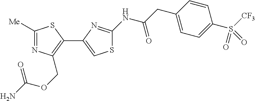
C1([Me])=NC(COC(=O)N)=C(C2=CSC(NC(CC3=CC=C(S([CF3])(=O)=O)C=C3)=O)=N2)S1
